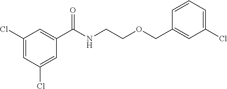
C1(Cl)=CC(Cl)=CC(C(NCCOCC2=CC(Cl)=CC=C2)=O)=C1
